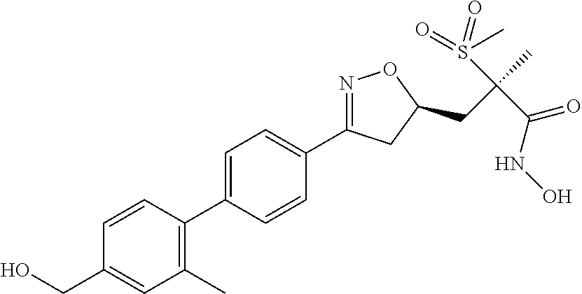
C1=C(C2=C(C)C=C(CO)C=C2)C=CC(C2=NOC(CC(C)(S(=O)(C)=O)C(NO)=O)C2)=C1
